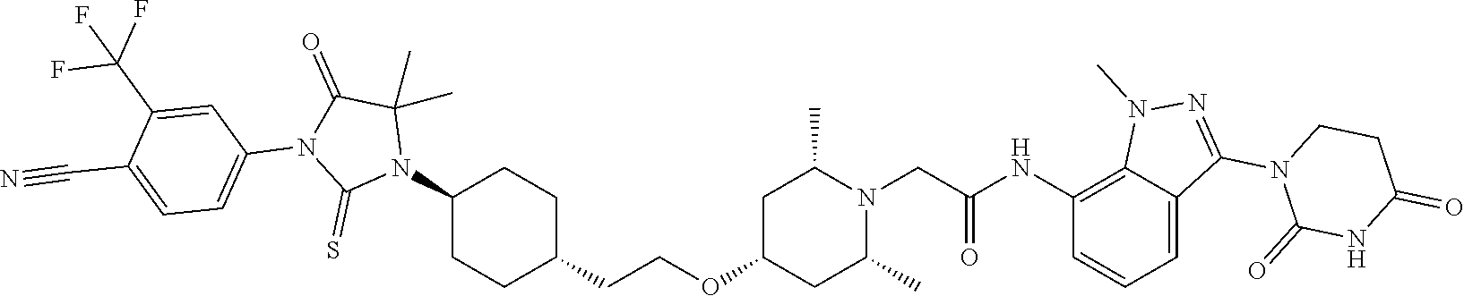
C1(N2C(C)(C)C(=O)N(C3=CC=C(C#N)C(C(F)(F)F)=C3)C2=S)CCC(CCOC2CC(C)N(CC(NC3=C4C(=CC=C3)C(N3C(=O)NC(=O)CC3)=NN4C)=O)C(C)C2)CC1
